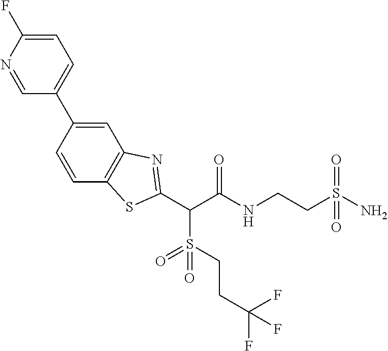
C1=C(F)N=CC(C2=CC3=C(C=C2)SC(C(C(NCCS(N)(=O)=O)=O)S(=O)(=O)CCC(F)(F)F)=N3)=C1
